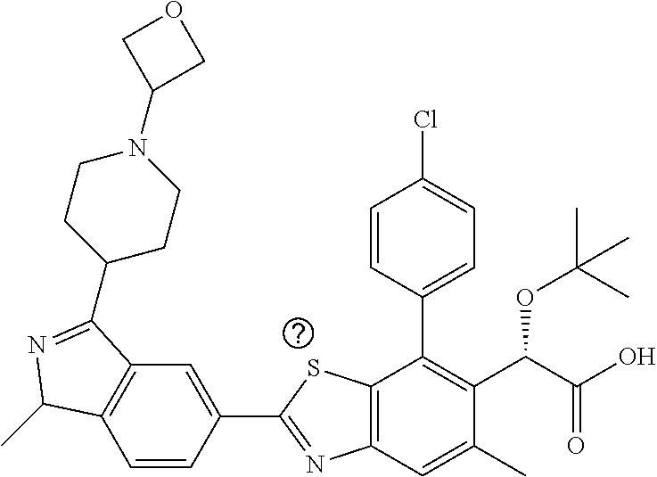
C1=CC(C2=NC3=C(S2)C(C2=CC=C(Cl)C=C2)=C(C(C(O)=O)OC(C)(C)C)C(C)=C3)=CC2=C1C(C)N=C2C1CCN(C2COC2)CC1
